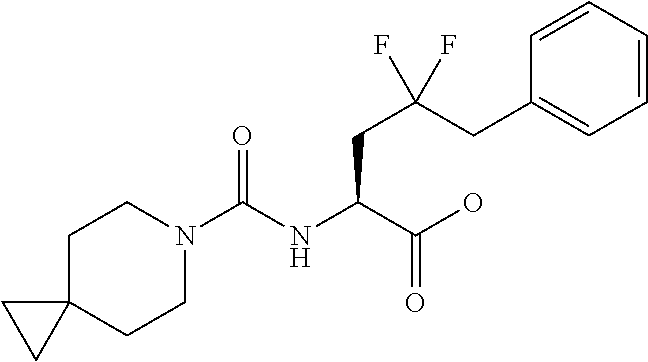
C1CN(C(NC(C(O)=O)CC(CC2=CC=CC=C2)(F)F)=O)CCC12CC2
